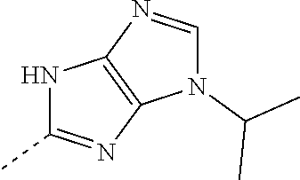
N1C(C)=NC2=C1N=CN2C(C)C
